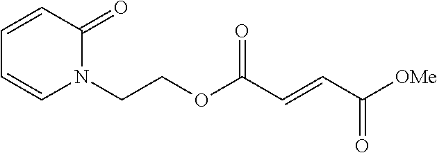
N1(CCOC(C=CC([OMe])=O)=O)C(=O)C=CC=C1
